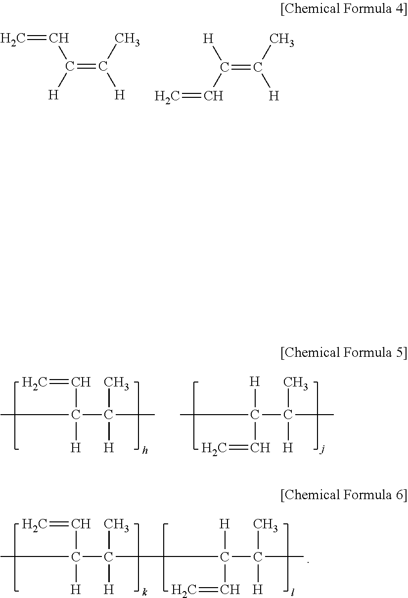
C=CC(=C([H])C)[H].[H]C(=C([H])C)C=C.CC(C=C)(C(C)(C)[H])[H].CC([H])(C(C)(C)[H])C=C.CC(C=C)(C(C)([H])C([H])(C(C)(C)[H])C=C)[H]
